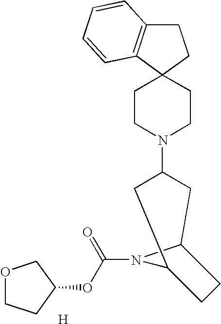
C1C2=C(C3(C1)CCN(C1CC4N(C(OC5COCC5)=O)C(C1)CC4)CC3)C=CC=C2.[H]
